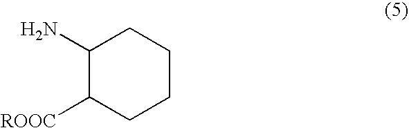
C1C(N)C([ROOC])CCC1
